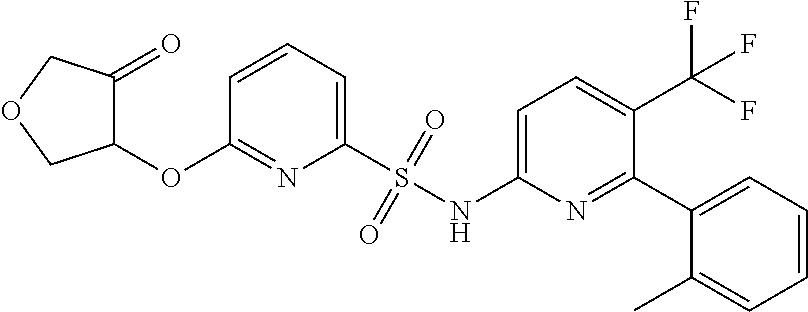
C1=CC=C(S(NC2=CC=C(C(F)(F)F)C(C3=CC=CC=C3C)=N2)(=O)=O)N=C1OC1C(=O)COC1
